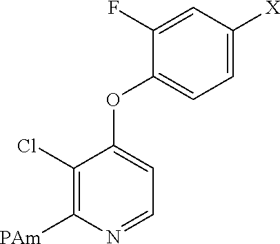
C1=C(F)C(OC2=CC=NC([PAm])=C2Cl)=CC=C1[X]
